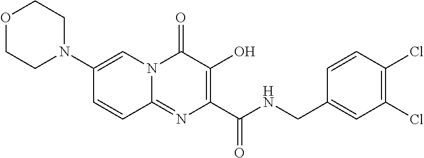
O1CCN(C2=CN3C(=NC(C(NCC4=CC(Cl)=C(Cl)C=C4)=O)=C(O)C3=O)C=C2)CC1
